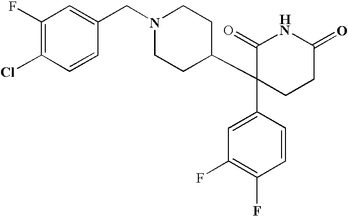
C1=CC(C2(C3CCN(CC4=CC(F)=C(Cl)C=C4)CC3)CCC(=O)NC2=O)=CC(F)=C1F
